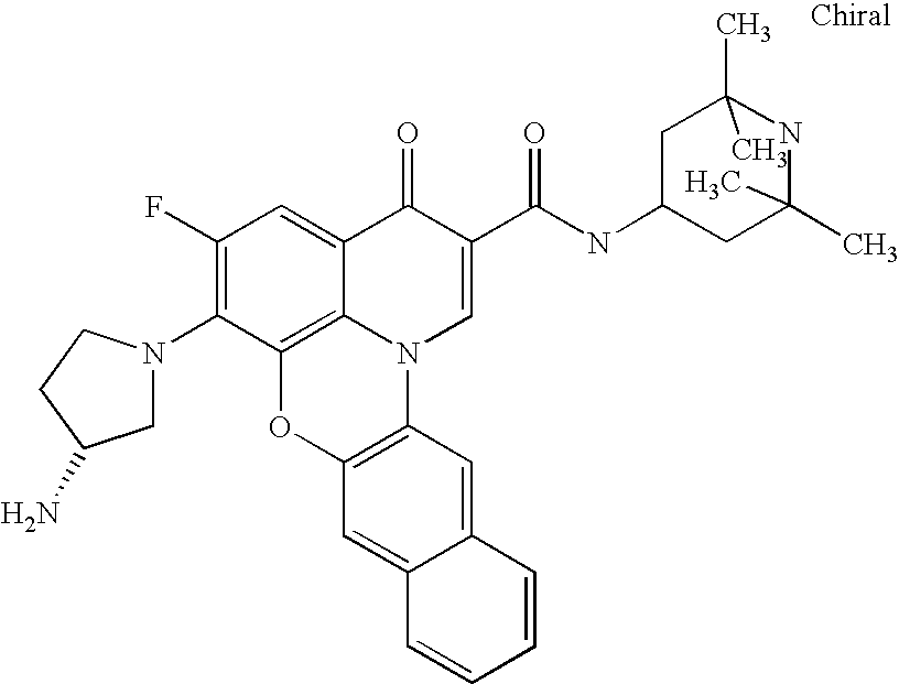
C1(F)=C(N2CC(N)CC2)C2=C3C(=C1)C(=O)C(C(=O)NC1CC(C)(C)NC(C)(C)C1)=CN3C1=C(O2)C=C2C(=C1)C=CC=C2
